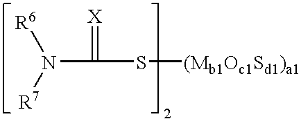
C(N([R6])[R7])(=[X])S[(Mb1Oc1Sd1)a1]
